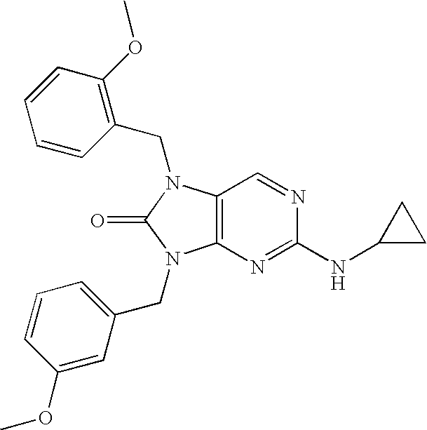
C12=C(N(CC3=C(OC)C=CC=C3)C(=O)N1CC1=CC=CC(OC)=C1)C=NC(NC1CC1)=N2
